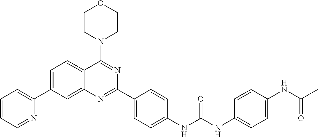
C1=C(C2=CC=CC=N2)C=C2C(=C1)C(N1CCOCC1)=NC(C1=CC=C(NC(NC3=CC=C(NC(C)=O)C=C3)=O)C=C1)=N2
